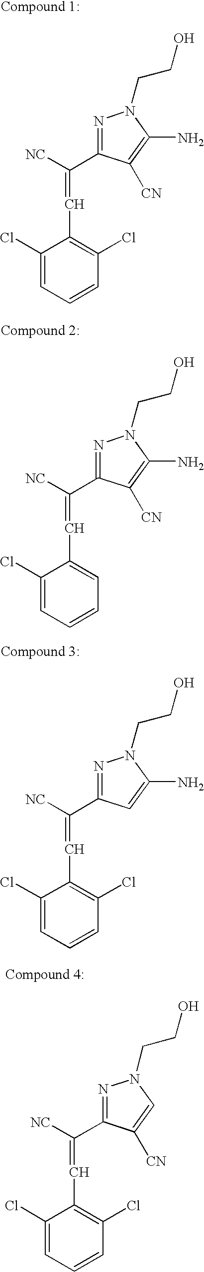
N1=C(C([NC])=CC2=C(Cl)C=CC=C2Cl)C([CN])=C(N)N1CCO.N1=C(C([NC])=CC2=CC=CC=C2Cl)C([CN])=C(N)N1CCO.N1=C(C([NC])=CC2=C(Cl)C=CC=C2Cl)C=C(N)N1CCO.N1=C(C([NC])=CC2=C(Cl)C=CC=C2Cl)C([CN])=CN1CCO
